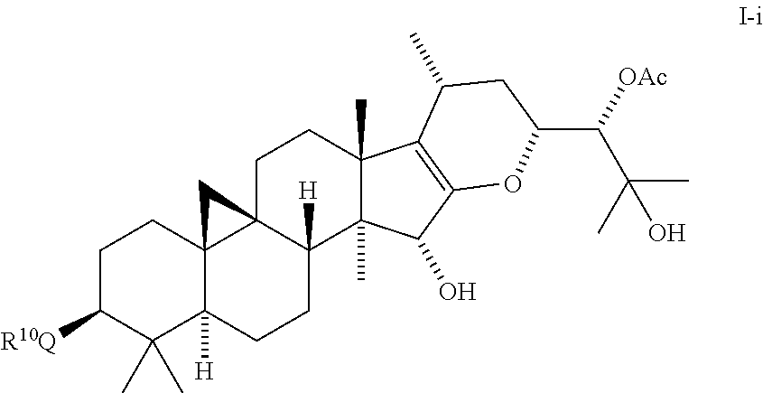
C1C([R10Q])C(C)(C)C2([H])C3(C1)C1(C([H])(CC2)C2(C)C(C)(CC1)C1=C(C2O)OC(C(C(C)(C)O)[OAc])CC1C)C3
